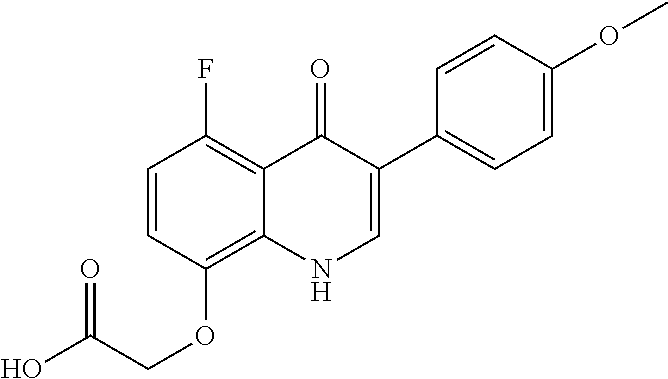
C1=CC(OCC(O)=O)=C2C(=C1F)C(=O)C(C1=CC=C(OC)C=C1)=CN2
